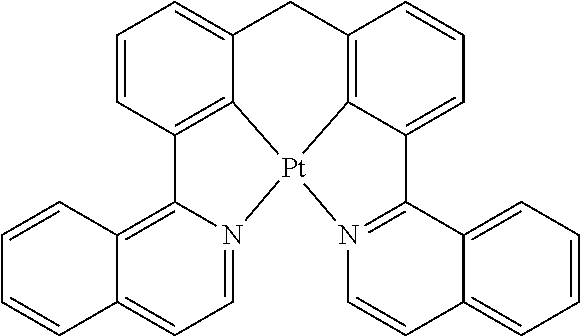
C1C2=C3C(=CC=C2)C2=N([Pt]34C3=C(C=CC=C13)C1=C3C(=CC=N14)C=CC=C3)C=CC1=CC=CC=C21
